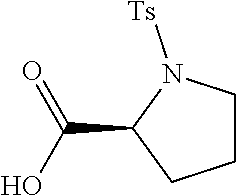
C(C1CCCN1[Ts])(O)=O
